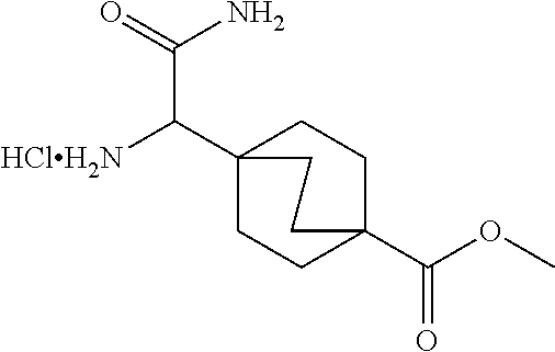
C([HClH2N])(C12CCC(C(=O)OC)(CC1)CC2)C(N)=O
